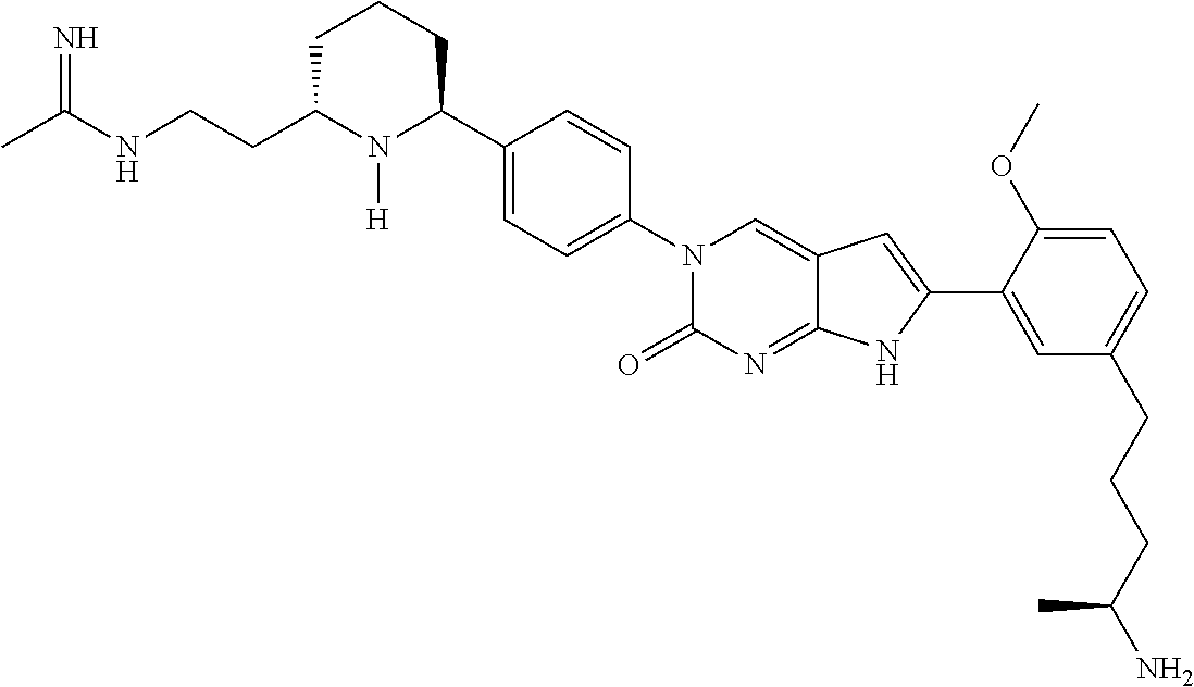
C1C(CCNC(C)=N)N([H])C(C2=CC=C(N3C(=O)N=C4C(=C3)C=C(C3=CC(CCCC(N)C)=CC=C3OC)N4)C=C2)CC1
